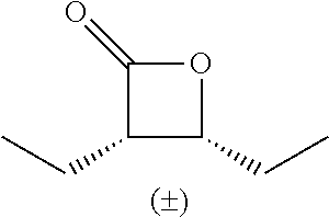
C1(CC)C(CC)OC1=O
